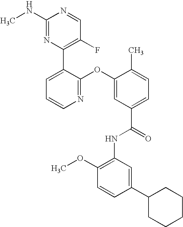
C1(C2=C(F)C=NC(NC)=N2)=CC=CN=C1OC1=CC(C(=O)NC2=C(OC)C=CC(C3CCCCC3)=C2)=CC=C1C
